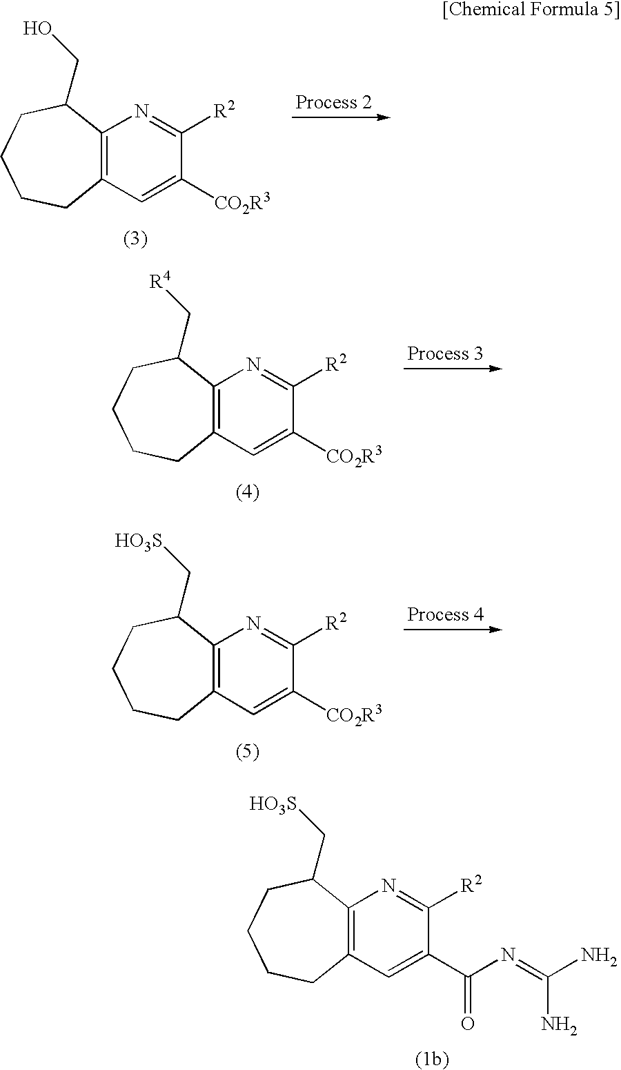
C12=C(C=C([CO2R3])C([R2])=N1)CCCCC2CO.C12=C(C=C([CO2R3])C([R2])=N1)CCCCC2C[R4].C12=C(C=C([CO2R3])C([R2])=N1)CCCCC2C[HO3S].C12=C(C=C(C(N=C(N)N)=O)C([R2])=N1)CCCCC2C[HO3S]
